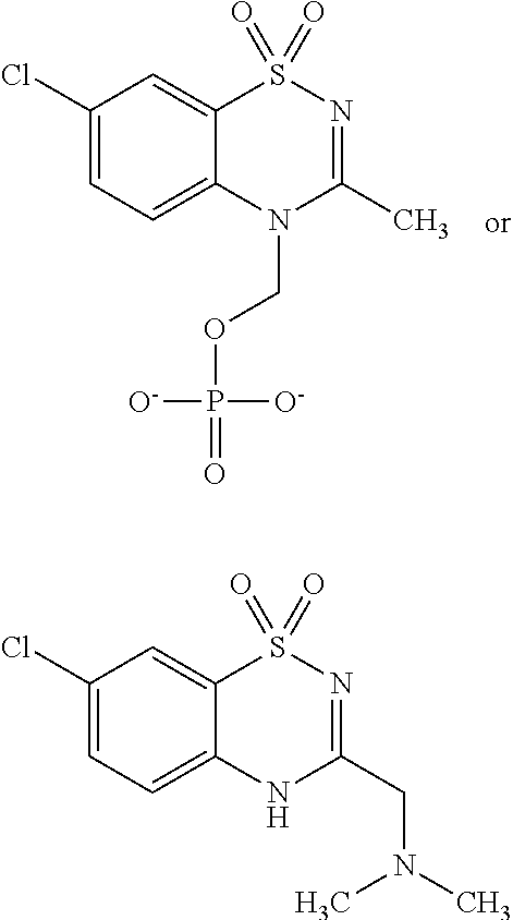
C1(Cl)=CC=C2C(=C1)S(=O)(=O)N=C(C)N2COP([O-])([O-])=O.C1(Cl)=CC=C2C(=C1)S(=O)(=O)N=C(CN(C)C)N2
